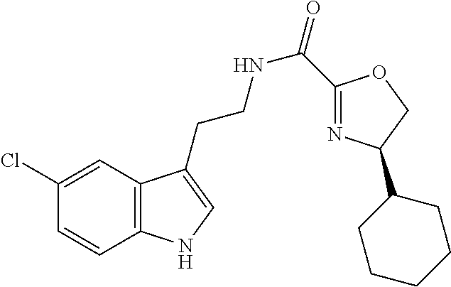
N(CCC1=CNC2=C1C=C(Cl)C=C2)C(=O)C1=NC(C2CCCCC2)CO1
